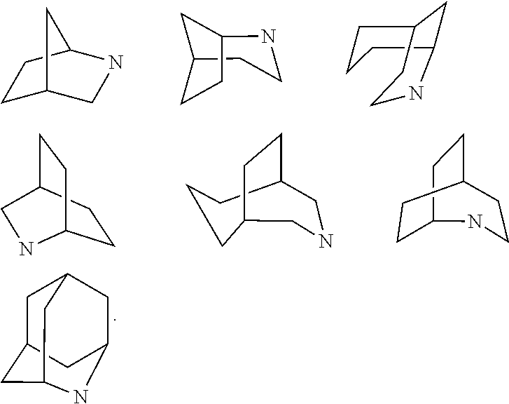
C1C2CNC(C1)C2.C1C2NCCC1CC2.C1CCC2CC1CCN2.C1CC2CCC1NC2.C1C2CCC(CC1)CNC2.C12CCC(CC1)CCN2.C1C2CC3NC(CC1C3)C2
